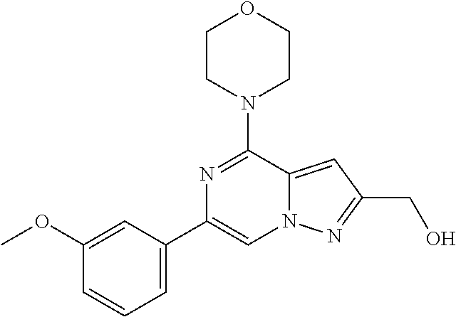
C1(C2=CN3C(=CC(CO)=N3)C(N3CCOCC3)=N2)=CC=CC(OC)=C1
